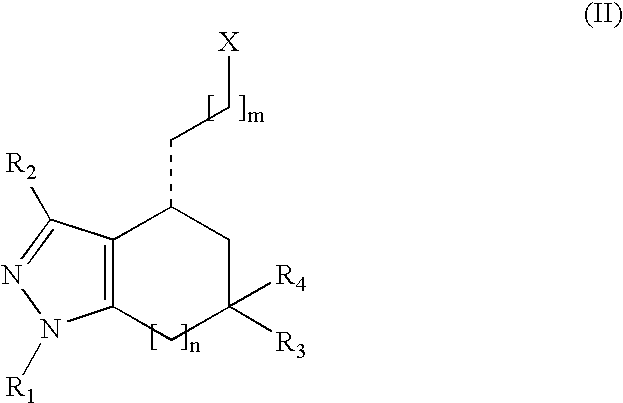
C12=C(CC([R4])([R3])CC1CC[X])N([R1])N=C2[R2]
